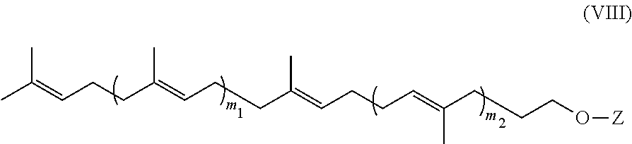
CC(C)=CCCC(C)=CCCC(C)=CCCC=C(C)CCCO[Z]
